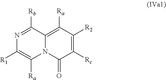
C1([Rc])=C([R2])C([Ra])=C2N(C1=O)C([Ra])=C([R1])N=C2[Rb]
